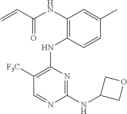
N(C1=C(NC2=C([F3C])C=NC(NC3COC3)=N2)C=CC(C)=C1)C(C=C)=O
